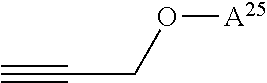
O([A25])CC#C
